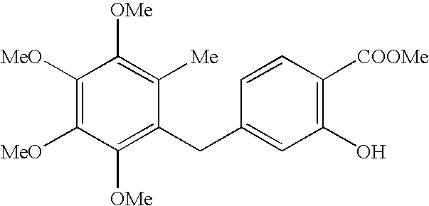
C1([OMe])=C(CC2=CC(O)=C([COOMe])C=C2)C([Me])=C([OMe])C([MeO])=C1[MeO]
